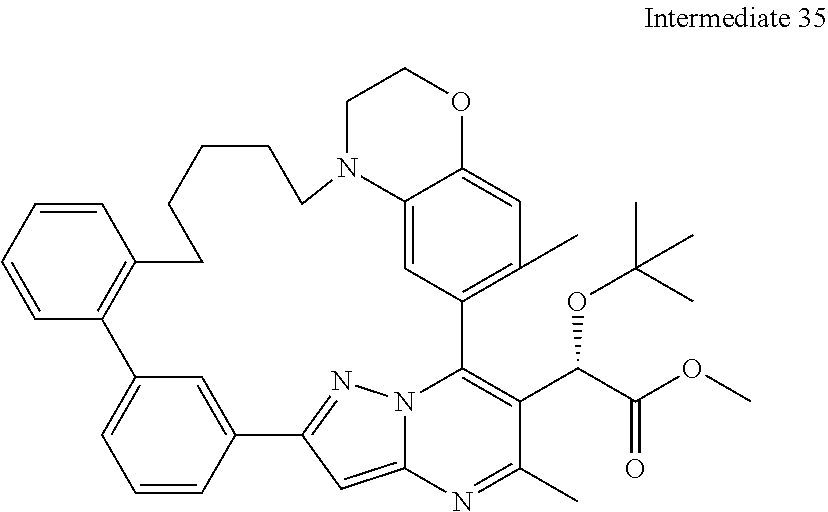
C1=CC2=CC(=C1)C1=C(C=CC=C1)CCCCCN1C3=CC(=C(C)C=C3OCC1)C1=C(C(C(OC)=O)OC(C)(C)C)C(C)=NC3=CC2=NN31
